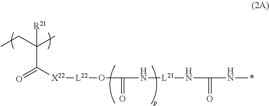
CCC(C)([R21])C([X22][L22]OC(=O)N[L21]NC(=O)N*)=O
